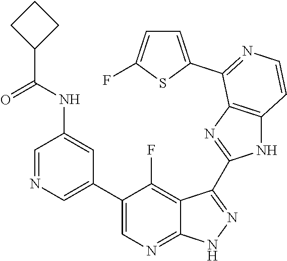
C1=NC=C(C2=CN=C3C(=C2F)C(C2=NC4=C(N2)C=CN=C4C2=CC=C(F)S2)=N[N H]3)C=C1NC(C1CCC1)=O
